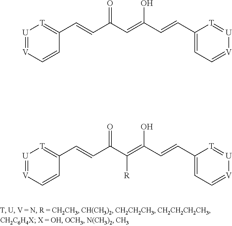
[U]1=[V]C=CC(C=CC(C(=C(C=CC2=CC=[V][U]=[T]2)O)[R])=O)=[T]1.[U]1=[V]C=CC(C=CC(C=C(C=CC2=CC=[V][U]=[T]2)O)=O)=[T]1
